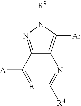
C12=C([Ar])N([R9])N=C1C([A])=[E]C([R4])=N2
